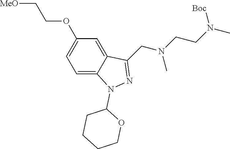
C1=C2C(=CC(OCC[MeO])=C1)C(CN(CCN(C)[Boc])C)=NN2C1CCCCO1
